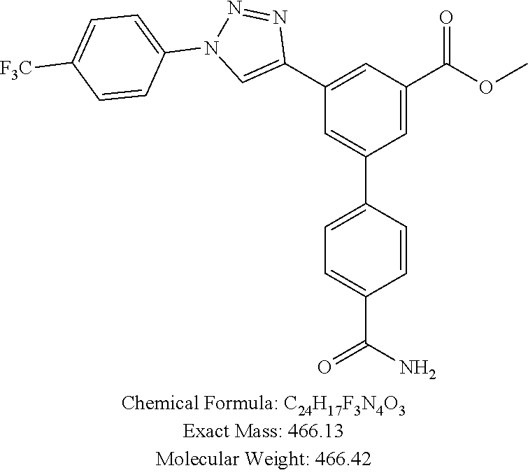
N1=NN(C2=CC=C([F3C])C=C2)C=C1C1=CC(C(=O)OC)=CC(C2=CC=C(C(N)=O)C=C2)=C1
